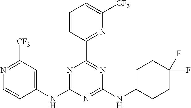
N1=C(NC2=CC([CF3])=NC=C2)N=C(NC2CCC(F)(F)CC2)N=C1C1=NC([CF3])=CC=C1
